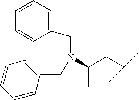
C1(CN(C(CC(C)C)C)CC2=CC=CC=C2)=CC=CC=C1
